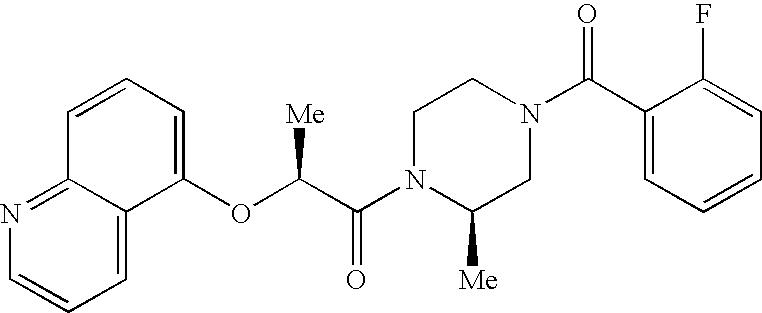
C12=NC=CC=C1C(OC(C(N1C([Me])CN(C(C3=CC=CC=C3F)=O)CC1)=O)[Me])=CC=C2
